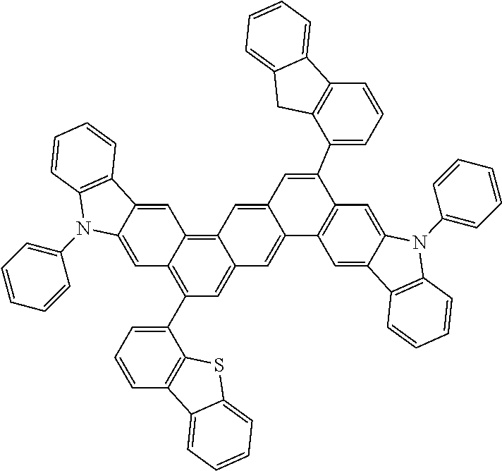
C1=C2C(=CC3=C4C(=CC(C5=CC=CC6=C5SC5=CC=CC=C65)=C13)C=C1C(=C4)C=C(C3=CC=CC4=C3CC3=CC=CC=C43)C3=C1C=C1C(=C3)N(C3=CC=CC=C3)C3=C1C=CC=C3)C1=C(N2C2=CC=CC=C2)C=CC=C1
